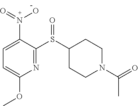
C1=C(N(=O)O)C(S(=O)C2CCN(C(=O)C)CC2)=NC(OC)=C1
